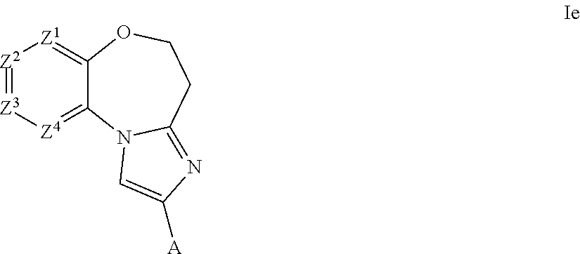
[Z2]1=[Z3][Z4]=C2C(=[Z1]1)OCCC1=NC([A])=CN21
